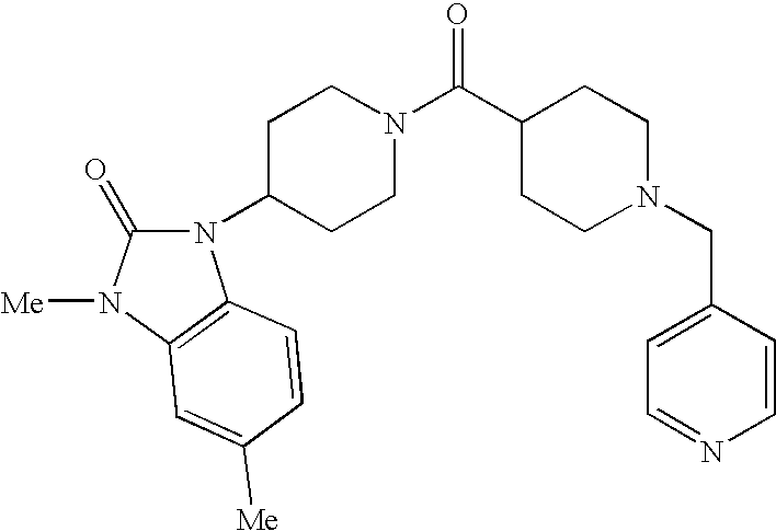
C1CC(C(N2CCC(N3C(=O)N([Me])C4=C3C=CC([Me])=C4)CC2)=O)CCN1CC1=CC=NC=C1
